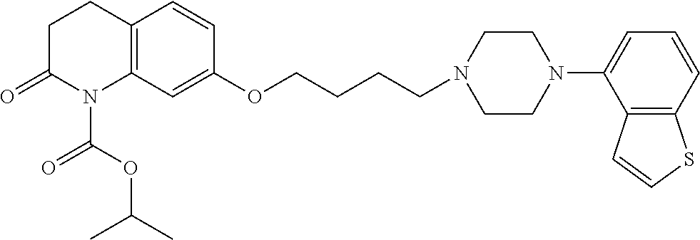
C1C(=O)N(C(OC(C)C)=O)C2=C(C1)C=CC(OCCCCN1CCN(C3=CC=CC4=C3C=CS4)CC1)=C2
